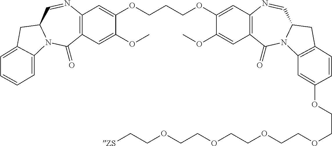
C12=C(C=C(OC)C(OCCCOC3=CC4=C(C=C3OC)C(=O)N3C(C=N4)CC4=C3C=C(OCCOCCOCCOCCOCC[ZS])C=C4)=C1)C(=O)N1C(C=N2)CC2=CC=CC=C12
